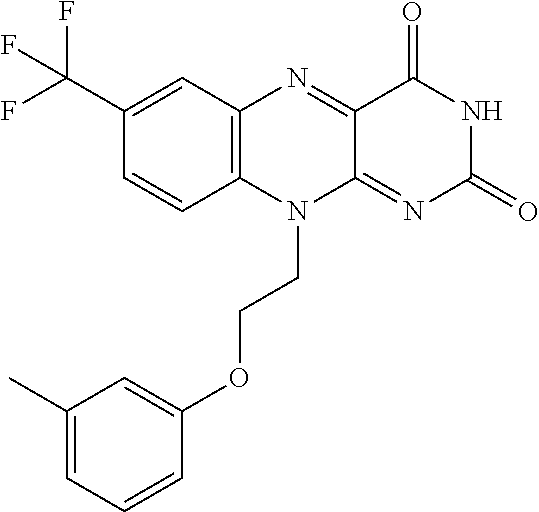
C1(C(F)(F)F)=CC2=C(C=C1)N(CCOC1=CC(C)=CC=C1)C1=NC(=O)NC(=O)C1=N2
